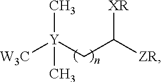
[W3C][Y](CC([ZR])[XR])(C)C
